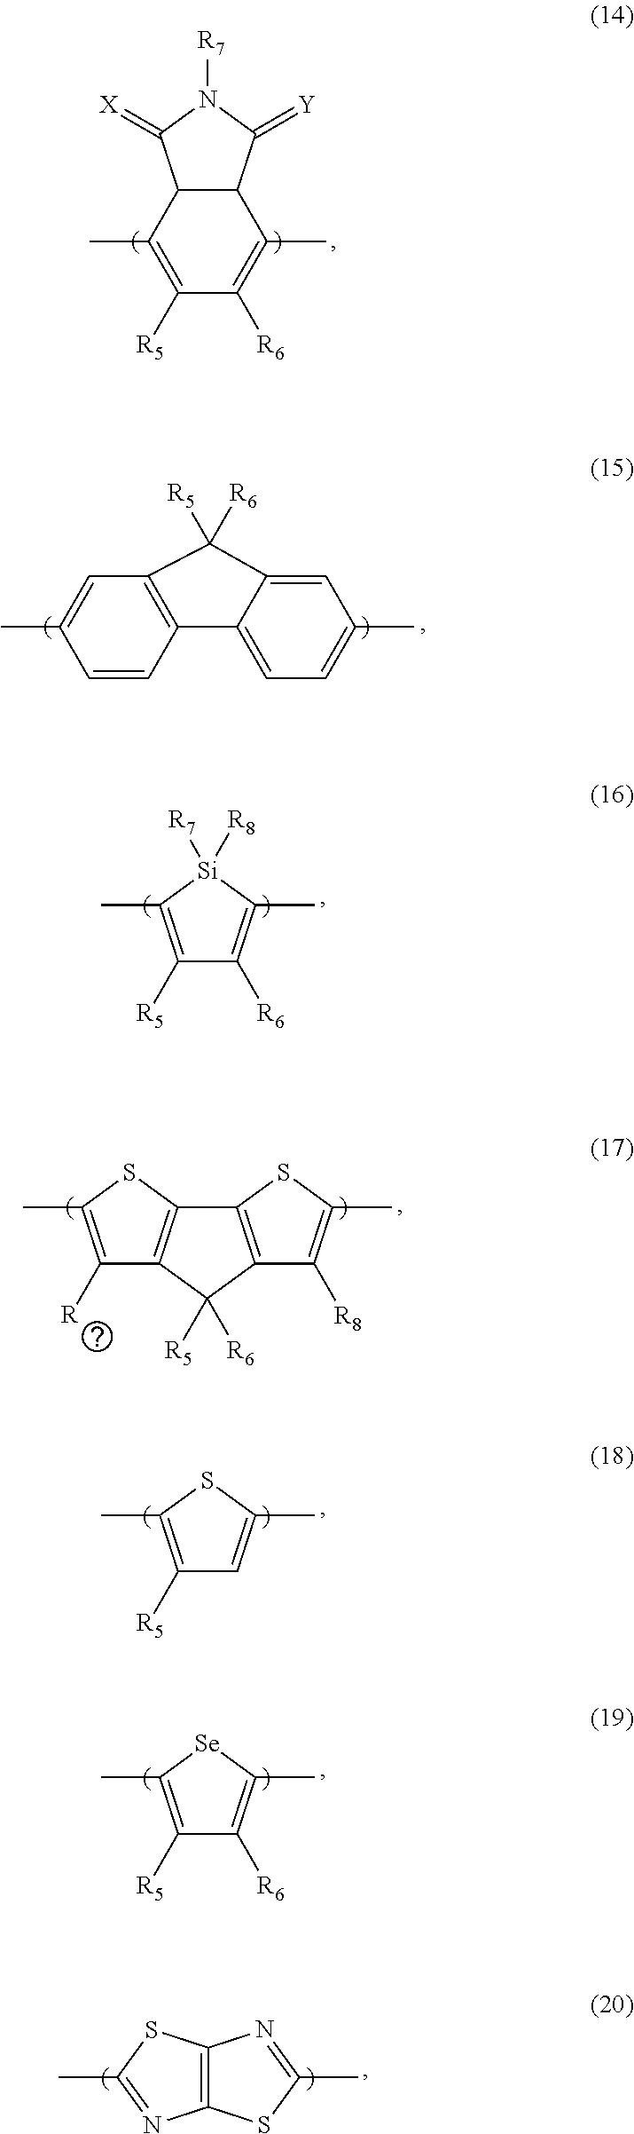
C1(C)=C([R5])C([R6])=C(C)C2C1C(=[X])N([R7])C2=[Y].C1=CC2=C(C=C1C)C([R5])([R6])C1=CC(C)=CC=C21.C1([R6])=C(C)[Si]([R7])([R8])C(C)=C1[R5].C1([R])=C(C)SC2=C1C([R5])([R6])C1=C2SC(C)=C1[R8].C1=C(C)SC(C)=C1[R5].C1([R6])=C(C)[Se]C(C)=C1[R5].C12=C(SC(C)=N1)N=C(C)S2
